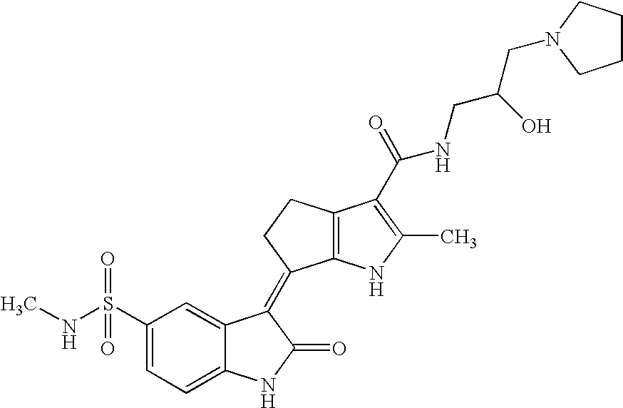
C12=C(NC(C)=C1C(=O)NCC(CN1CCCC1)O)C(=C1C3=CC(S(NC)(=O)=O)=CC=C3NC1=O)CC2
